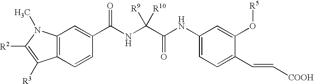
C12=C(C=CC(C(NC(C(NC3=CC=C(C=C[COOH])C(O[R5])=C3)=O)([R9])[R10])=O)=C1)C([R3])=C([R2])N2C
